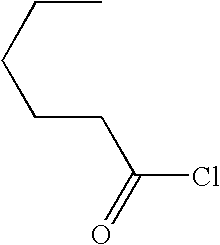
C(C)CCCC(=O)Cl
